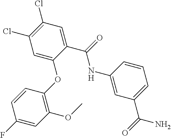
C1=C(C(NC2=CC(C(N)=O)=CC=C2)=O)C(OC2=C(OC)C=C(F)C=C2)=CC(Cl)=C1Cl
